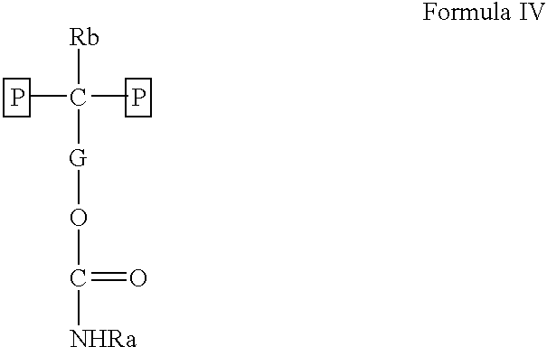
[Rb]C(P)(P)[G]OC([NHRa])=O
